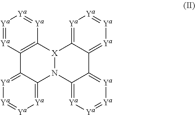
[Ya]1=C2[X]3N(C4=[Ya][Ya]=[Ya][Ya]=C4C4=C3[Ya]=[Ya][Ya]=[Ya]4)C3=[Ya][Ya]=[Ya][Ya]=C3C2=[Ya][Ya]=[Ya]1
